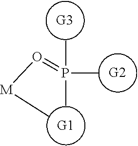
[G3].[G2].[G1].CP(C)(=O[M]C)C
